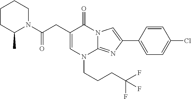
C1=C(CC(N2CCCCC2C)=O)C(=O)N2C(=NC(C3=CC=C(Cl)C=C3)=C2)N1CCCC(F)(F)F
